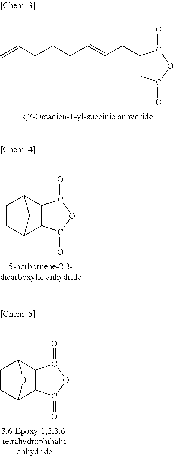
C=CCCCC=CCC1CC(=O)OC1=O.C1(=O)OC(=O)C2C1C1C=CC2C1.C1(=O)OC(=O)C2C1C1C=CC2O1
